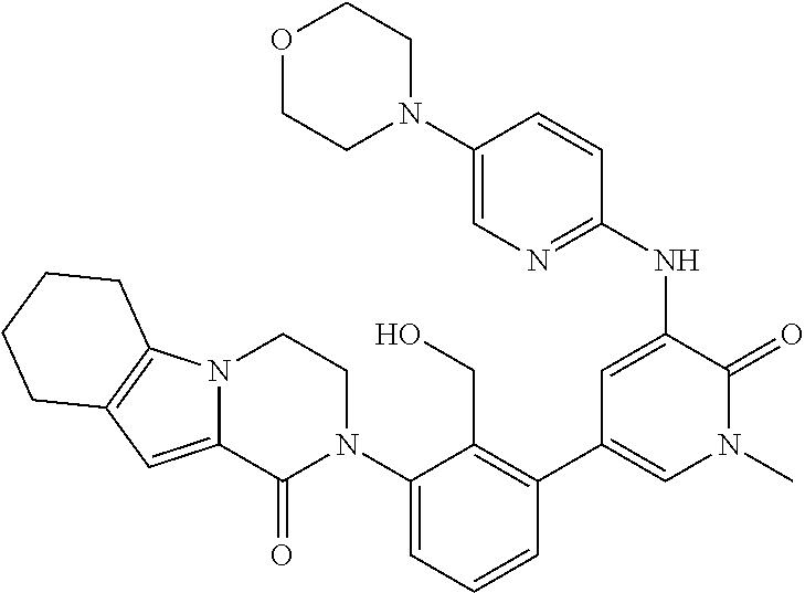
N(C1=CC(C2=C(CO)C(N3CCN4C(=CC5=C4CCCC5)C3=O)=CC=C2)=CN(C)C1=O)C1=NC=C(N2CCOCC2)C=C1
